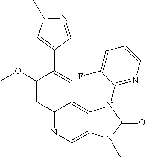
C1(OC)=CC2=NC=C3C(=C2C=C1C1=CN(C)N=C1)N(C1=NC=CC=C1F)C(=O)N3C
